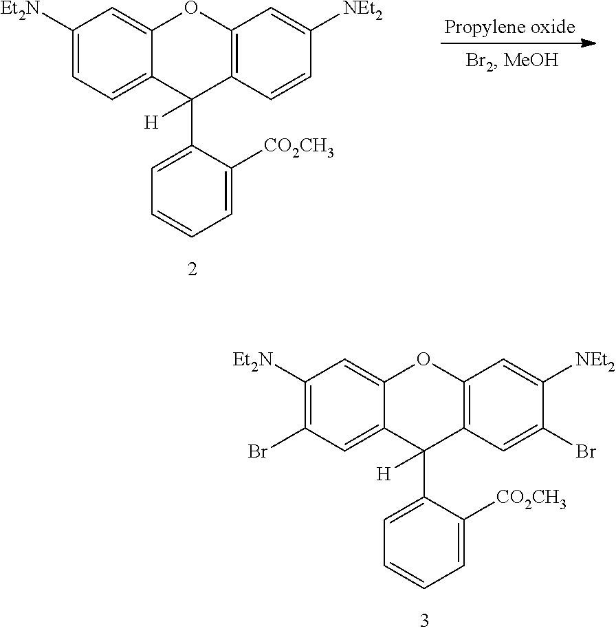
C1([Et2N])=C(Br)C=C2C(=C1)OC1=C(C2(C2=CC=CC=C2[CO2CH3])[H])C=C(Br)C([NEt2])=C1.C1([Et2N])=CC=C2C(=C1)OC1=C(C2(C2=CC=CC=C2[CO2CH3])[H])C=CC([NEt2])=C1.[Propylene oxide]
